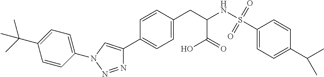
C1=C(C(C)(C)C)C=CC(N2C=C(C3=CC=C(CC(NS(C4=CC=C(C(C)C)C=C4)(=O)=O)C(O)=O)C=C3)N=N2)=C1
